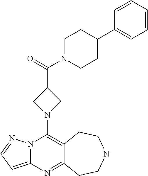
N12C(=CC=N1)N=C1C(=C2N2CC(C(=O)N3CCC(C4=CC=CC=C4)CC3)C2)CCNCC1
